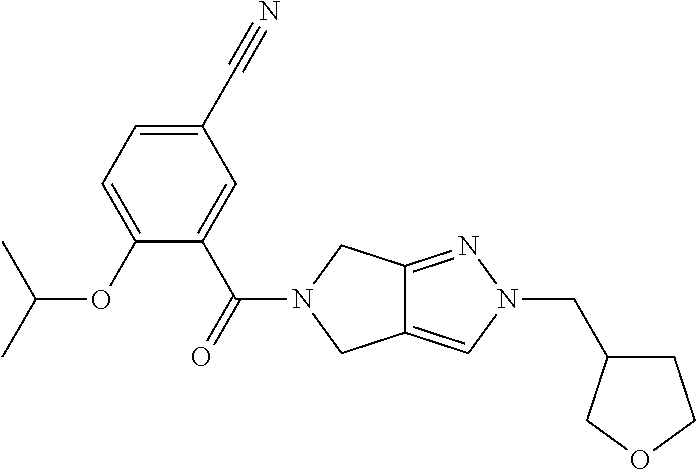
O(C1=CC=C(C#N)C=C1C(=O)N1CC2=CN(CC3CCOC3)N=C2C1)C(C)C
